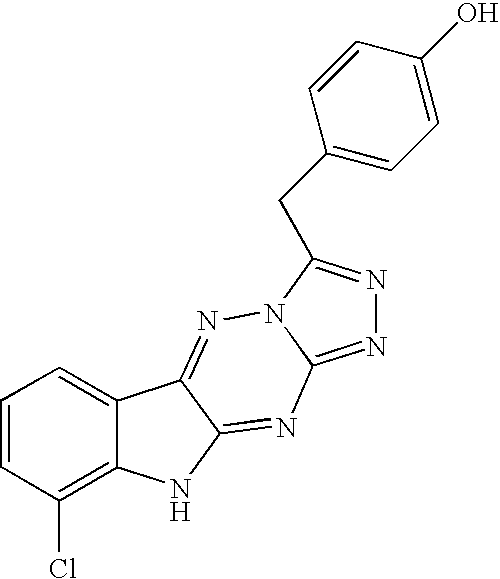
C1=CC(Cl)=C2C(=C1)C1=NN3C(=NN=C3CC3=CC=C(O)C=C3)N=C1N2
